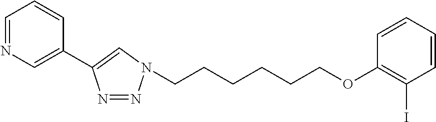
C1(OCCCCCCN2N=NC(C3=CN=CC=C3)=C2)=C(I)C=CC=C1
